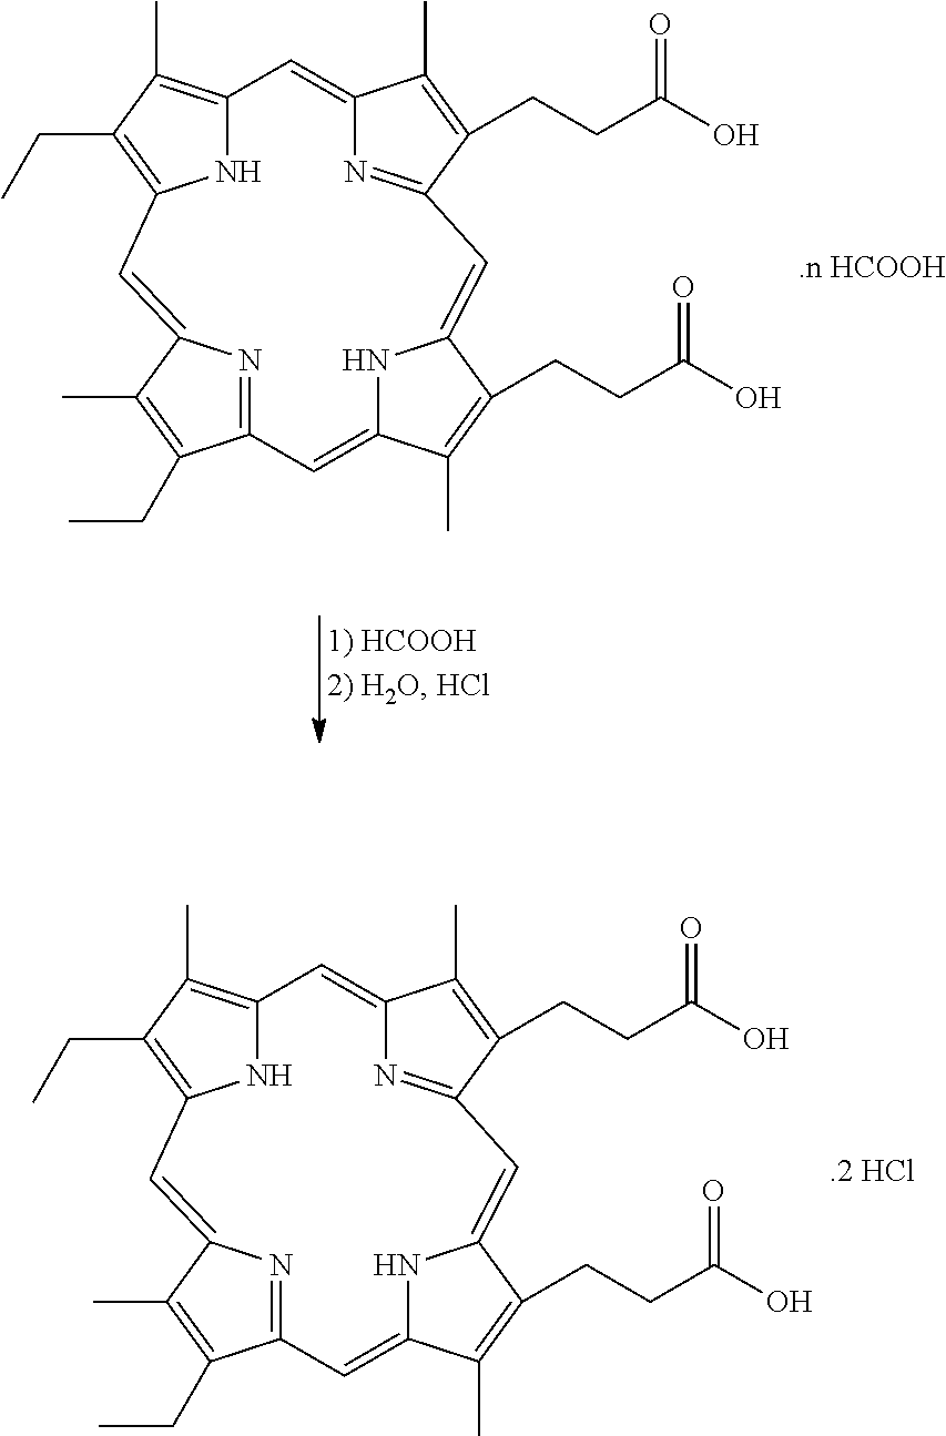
C12=C(C)C(CC)=C(N1)C=C1N=C(C(CC)=C1C)C=C1NC(=CC3=NC(=C2)C(C)=C3CCC(O)=O)C(CCC(O)=O)=C1C.C12=C(C)C(CC)=C(N1)C=C1N=C(C(CC)=C1C)C=C1NC(=CC3=NC(=C2)C(C)=C3CCC(O)=O)C(CCC(O)=O)=C1C
